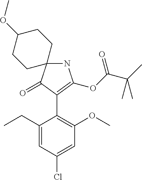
C1(CC)=CC(Cl)=CC(OC)=C1C1=C(OC(C(C)(C)C)=O)NC2(C1=O)CCC(OC)CC2
